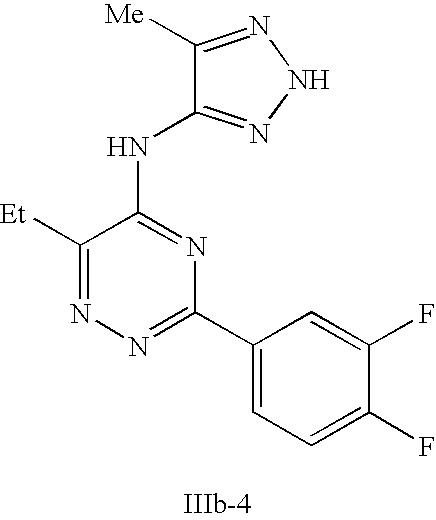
C1([Et])=NN=C(C2=CC=C(F)C(F)=C2)N=C1NC1=NNN=C1[Me]
